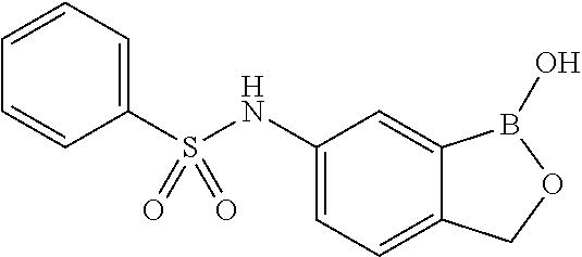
C1=C(NS(C2=CC=CC=C2)(=O)=O)C=C2C(=C1)COB2O
